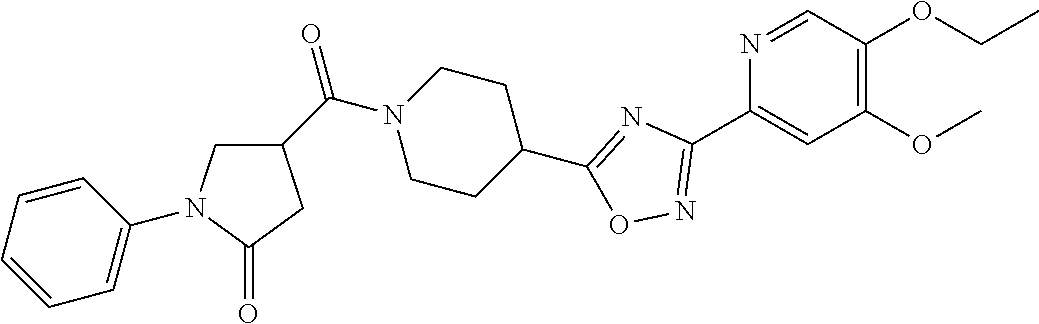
N1=CC(OCC)=C(OC)C=C1C1=NOC(C2CCN(C(C3CN(C4=CC=CC=C4)C(=O)C3)=O)CC2)=N1
